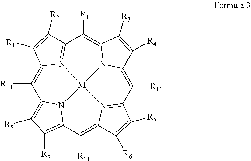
C1([R11])=C2N3=C(C([R2])=C2[R1])C([R11])=C2N4C(=C([R11])C5=N6C(=C([R11])C7=C([R7])C([R8])=C1N7[M]346)C([R6])=C5[R5])C([R4])=C2[R3]
